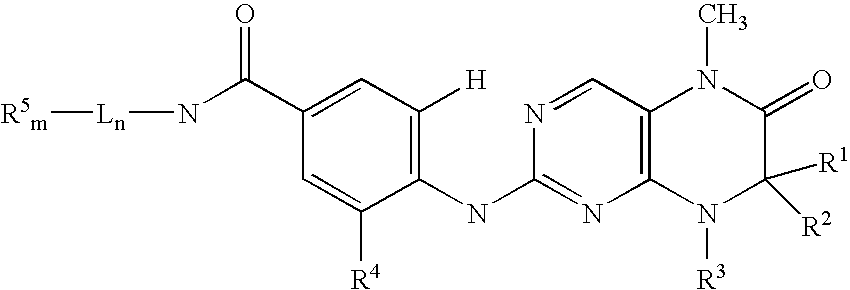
C1=C(C(N[Ln][R5m])=O)C=C([R4])C(NC2=NC3=C(C=N2)N(C)C(=O)C([R1])([R2])N3[R3])=C1[H]
